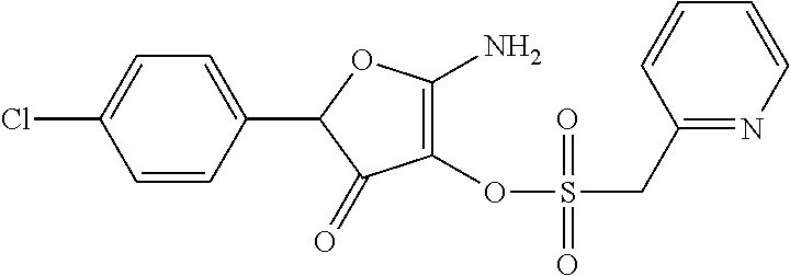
C1(C2=CC=C(Cl)C=C2)C(=O)C(OS(CC2=NC=CC=C2)(=O)=O)=C(N)O1
